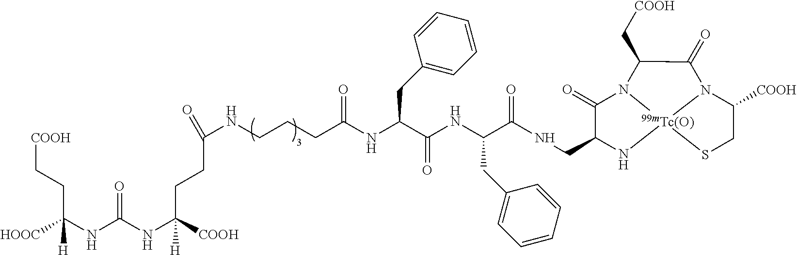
[HOOC]C(NC(NC([COOH])(CCC(NCCCC(NC(C(NC(C(=O)NCC1C(=O)N2[99mTc(O)]3(N1)SCC([COOH])N3C(=O)C2C[COOH])CC1=CC=CC=C1)=O)CC1=CC=CC=C1)=O)=O)[H])=O)(CC[COOH])[H]
